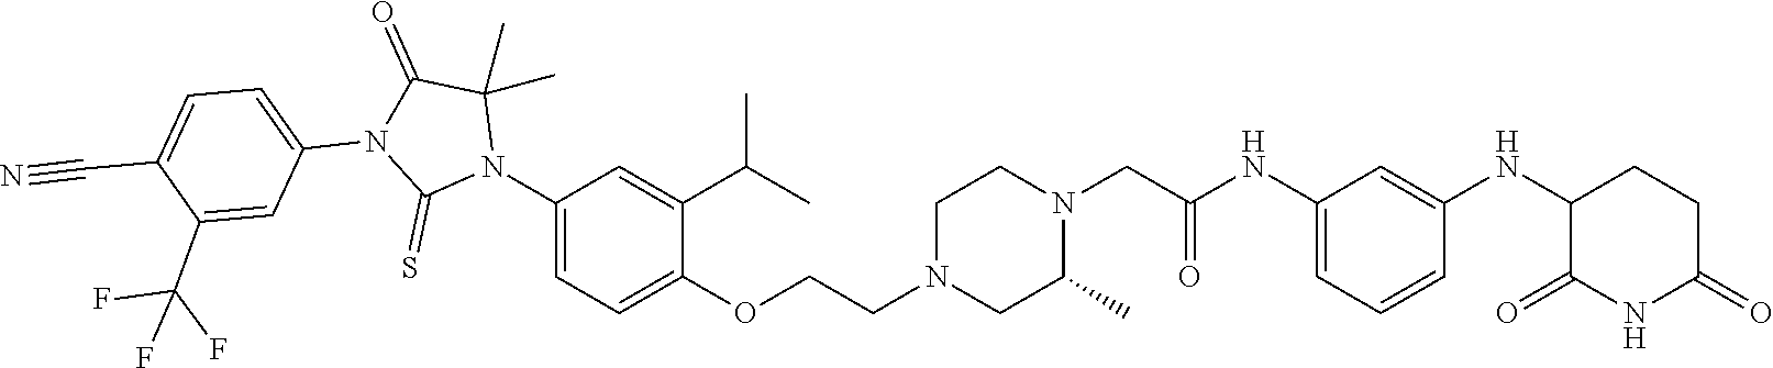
C1=C(NC(CN2CCN(CCOC3=CC=C(N4C(C)(C)C(=O)N(C5=CC=C(C#N)C(C(F)(F)F)=C5)C4=S)C=C3C(C)C)CC2C)=O)C=C(NC2C(=O)NC(=O)CC2)C=C1
